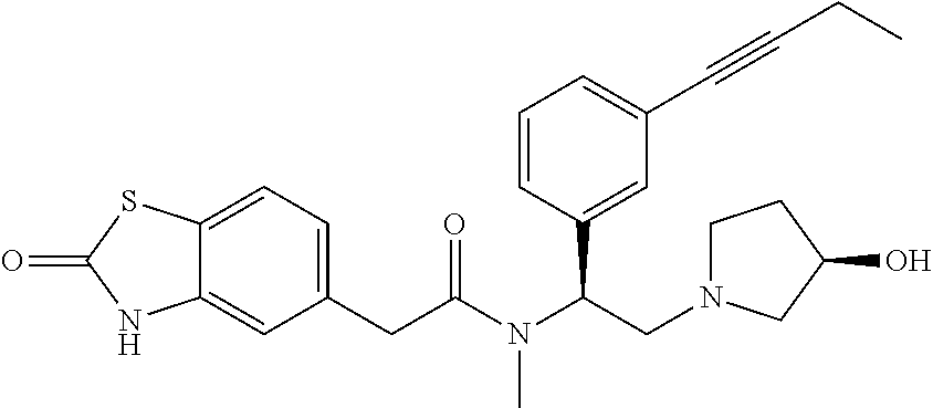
C12=CC(CC(=O)N(C(C3=CC(C#CCC)=CC=C3)CN3CCC(O)C3)C)=CC=C1SC(=O)N2
